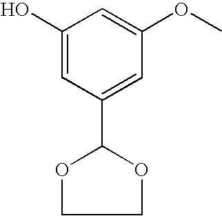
C1(O)=CC(C2OCCO2)=CC(OC)=C1
